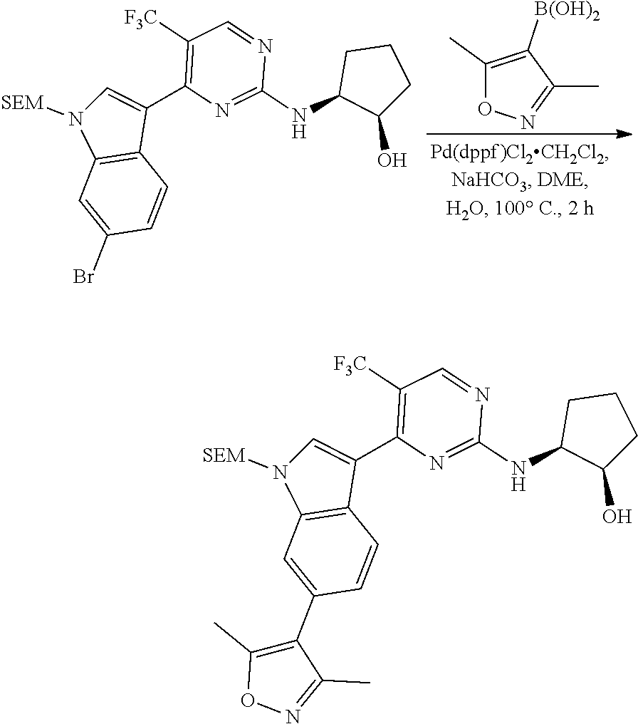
C1(C)=C([B(OH)2])C(C)=NO1.C12=C(C=C(Br)C=C1)N([SEM])C=C2C1=C([F3C])C=NC(NC2C(O)CCC2)=N1.C12=C(C=C(C3=C(C)ON=C3C)C=C1)N([SEM])C=C2C1=C([F3C])C=NC(NC2C(O)CCC2)=N1
